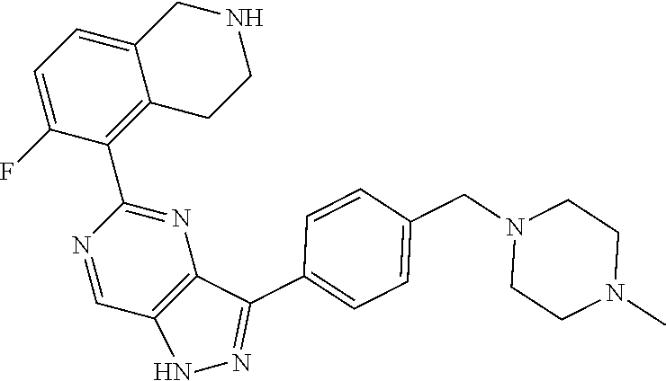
C12=CC=C(F)C(C3=NC4=C(C=N3)NN=C4C3=CC=C(CN4CCN(C)CC4)C=C3)=C1CCNC2
